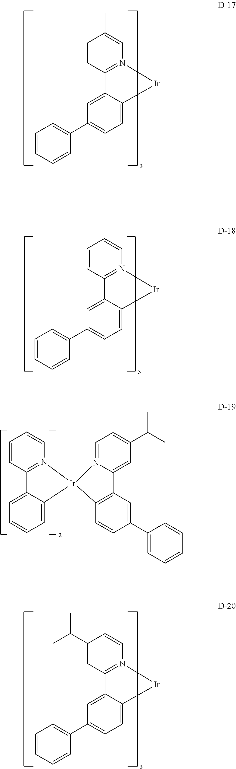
C1(C)=CN2=C(C=C1)C1=CC(C3=CC=CC=C3)=CC=C1[Ir]2.C1=CN2=C(C=C1)C1=CC(C3=CC=CC=C3)=CC=C1[Ir]2.C1=CN2=C(C=C1)C1=CC=CC=C1[Ir]21N2=CC=C(C(C)C)C=C2C2=C1C=CC(C1=CC=CC=C1)=C2.C1=CN2=C(C=C1C(C)C)C1=CC(C3=CC=CC=C3)=CC=C1[Ir]2
